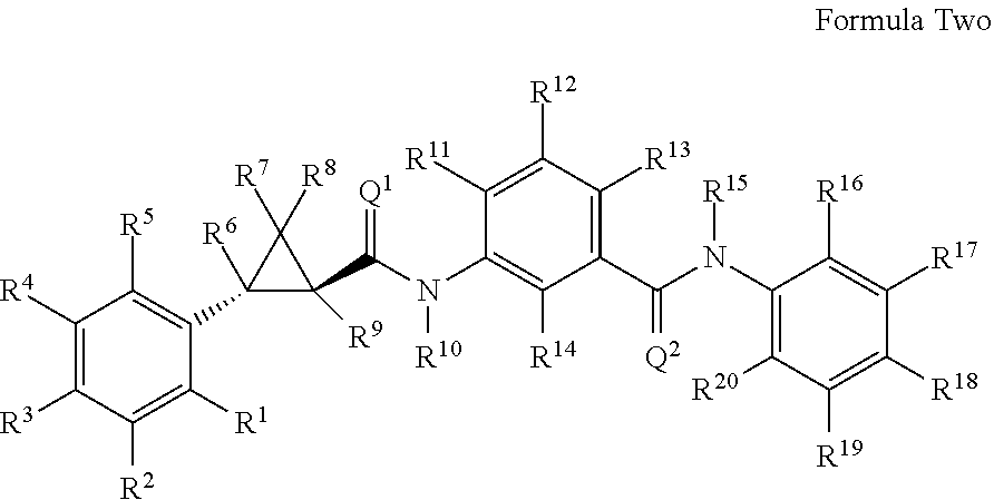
C1(N(C(C2=C([R13])C([R12])=C([R11])C(N(C(C3([R9])C([R7])([R8])C3(C3=C([R5])C([R4])=C([R3])C([R2])=C3[R1])[R6])=[Q1])[R10])=C2[R14])=[Q2])[R15])=C([R20])C([R19])=C([R18])C([R17])=C1[R16]
